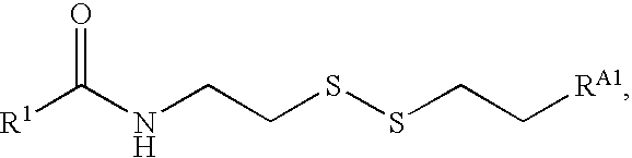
[R1]C(NCCSSCC[RA1])=O
